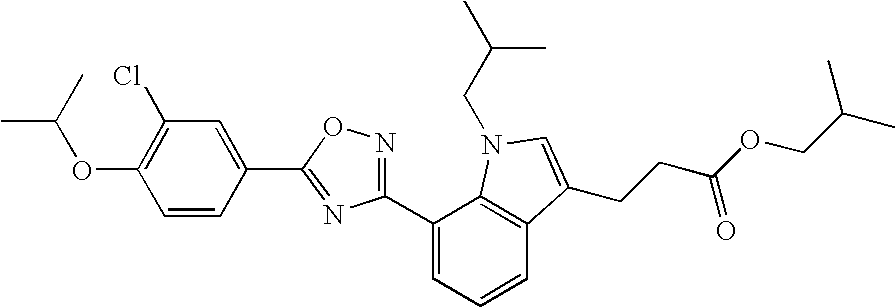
C1(OC(C)C)=C(Cl)C=C(C2=NC(C3=CC=CC4=C3N(CC(C)C)C=C4CCC(OCC(C)C)=O)=NO2)C=C1
